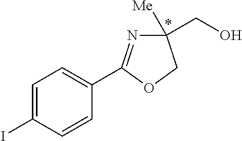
C1=C(I)C=CC(C2=NC([Me])(CO)CO2)=C1
